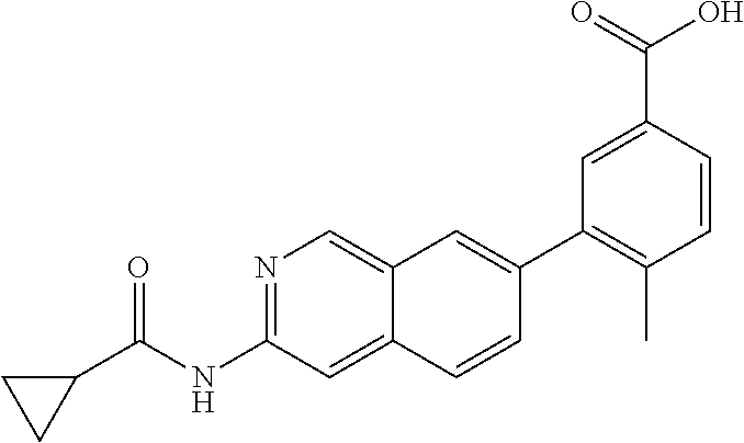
N1=C(NC(C2CC2)=O)C=C2C(=C1)C=C(C1=C(C)C=CC(C(O)=O)=C1)C=C2
